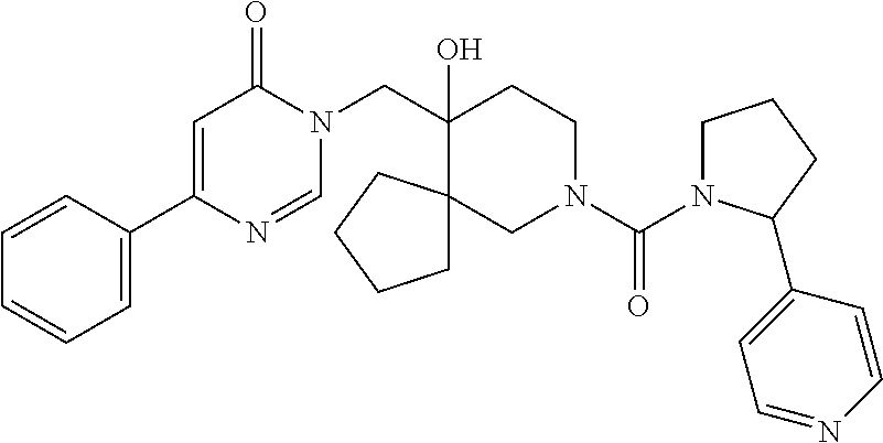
C1=CC(C2=CC(=O)N(CC3(O)CCN(C(=O)N4CCCC4C4=CC=NC=C4)CC34CCCC4)C=N2)=CC=C1
